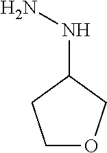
C1OCC(NN)C1
